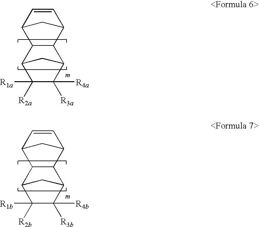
C12C(C3C=CC1C3)C1C([R3a])([R4a])C([R2a])([R1a])C2C1.C12C(C3C=CC1C3)C1C([R3b])([R4b])C([R2b])([R1b])C2C1
